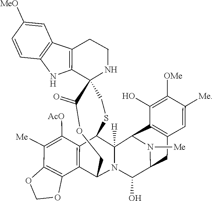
C12=C(OCO1)C([Me])=C([AcO])C1=C2C2COC(=O)C3(C4=C(C5=C(N4)C=CC([MeO])=C5)CCN3)CSC1C1([H])N2C(O)C2N([Me])C1C1=C(C=C([Me])C([OMe])=C1O)C2
